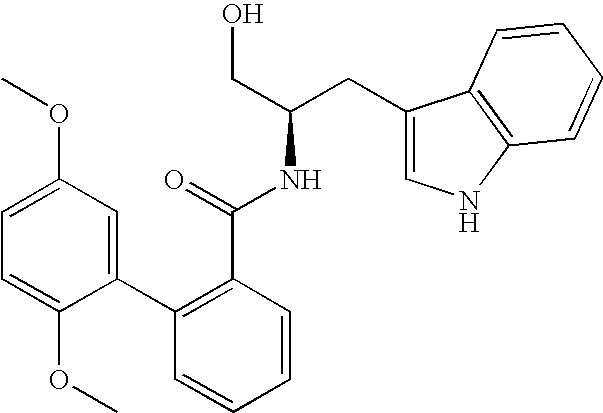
C1=CC=CC(C(=O)NC(CO)CC2=CNC3=C2C=CC=C3)=C1C1=CC(OC)=CC=C1OC
